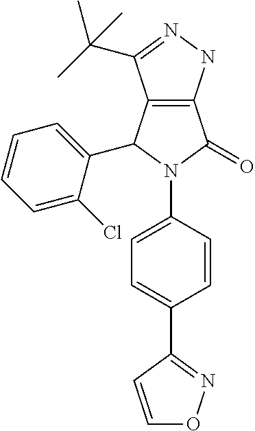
C12=C(C(C3=CC=CC=C3Cl)N(C3=CC=C(C4=NOC=C4)C=C3)C1=O)C(C(C)(C)C)=NN2
